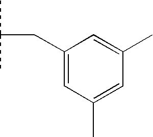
CC(C)CC1=CC(C)=CC(C)=C1
